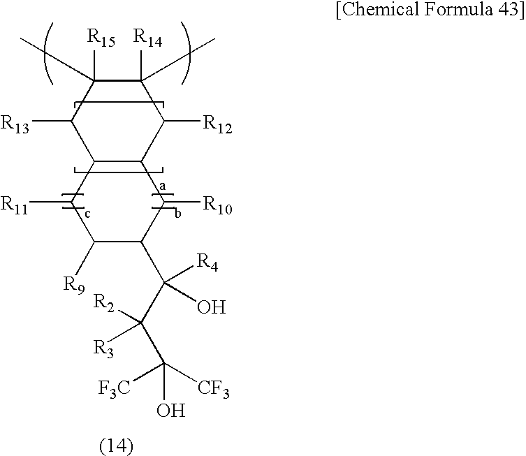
C12C(C([R12])C([R14])(C)C([R15])(C)C1[R13])C([R10])C(C(C(C([F3C])([CF3])O)([R2])[R3])([R4])O)C([R9])C2[R11]
